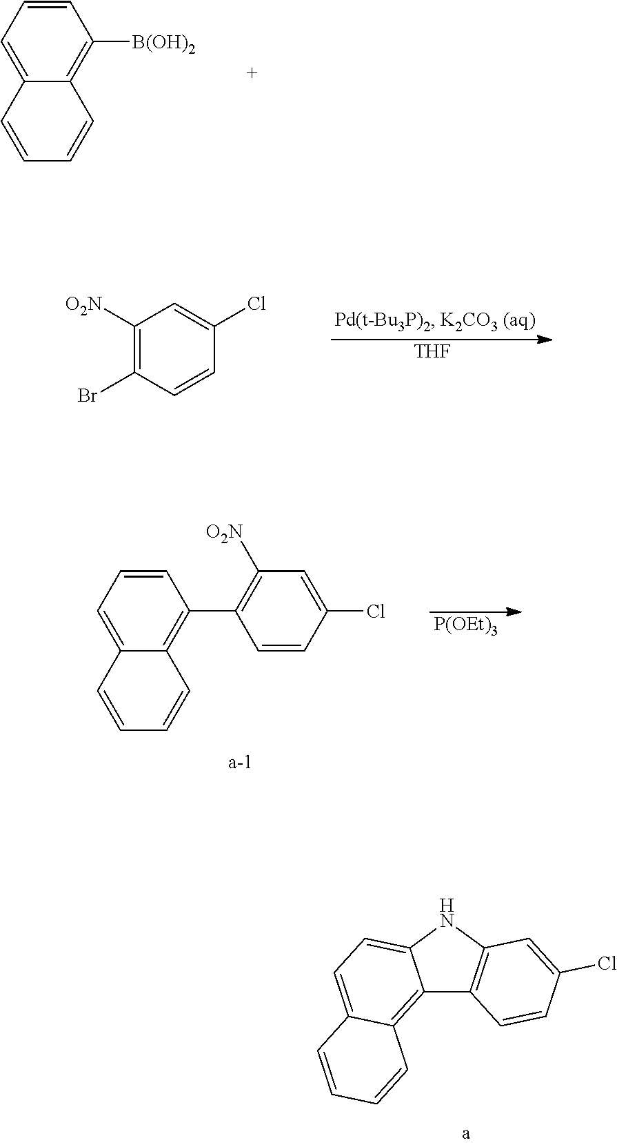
C1=CC=C2C(=C1[B(OH)2])C=CC=C2.C1([O2N])=C(Br)C=CC(Cl)=C1.[THF].C1=CC=C2C(=C1C1=C([O2N])C=C(Cl)C=C1)C=CC=C2.[P(OEt)3].C12=C3C(=CC=C1NC1=C2C=CC(Cl)=C1)C=CC=C3
